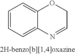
C1=CC=C2C(=C1)OCC=N2
